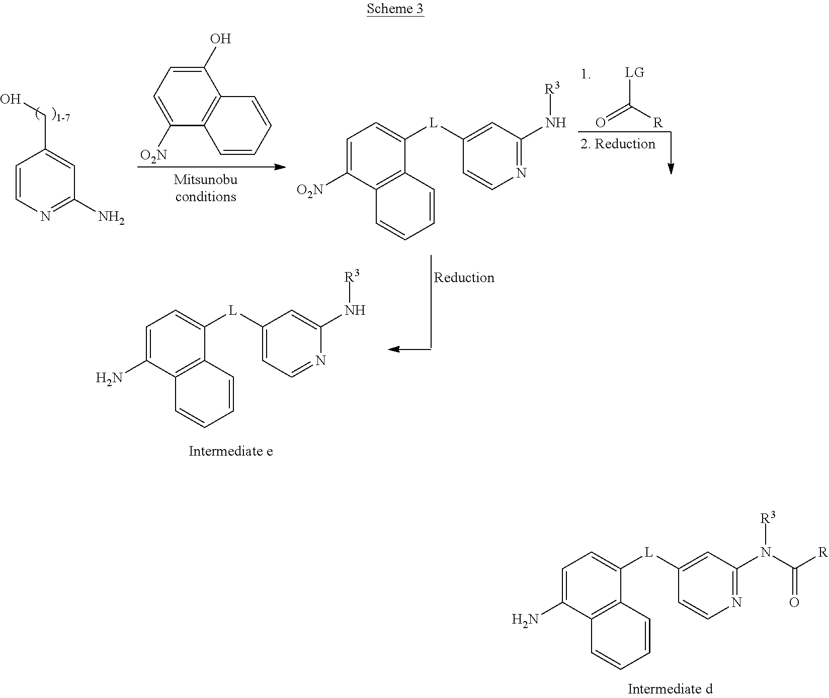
C1=CN=C(N)C=C1CO.C1=C([O2N])C2=C(C(O)=C1)C=CC=C2.C1=C([O2N])C2=C(C([L]C3=CC(N[R3])=NC=C3)=C1)C=CC=C2.[LG]C([R])=O.C1=C(N)C2=C(C([L]C3=CC=NC(N[R3])=C3)=C1)C=CC=C2.C1=C(N)C2=C(C([L]C3=CC(N([R3])C([R])=O)=NC=C3)=C1)C=CC=C2
